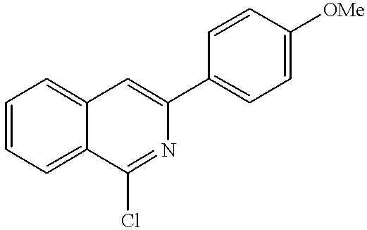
C1=CC=C2C(=C1)C=C(C1=CC=C([OMe])C=C1)N=C2Cl
